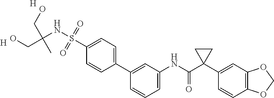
[H].[H].C1=C(NC(C2(C3=CC4=C(C=C3)OCO4)CC2)=O)C=C(C2=CC=C(S(=O)(=O)NC(CO)(C)CO)C=C2)C=C1
